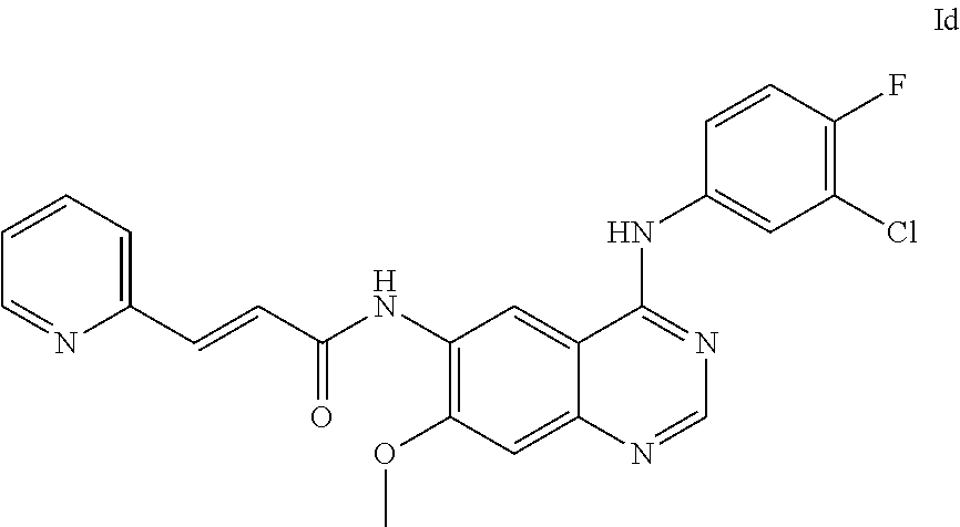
C1(NC(C=CC2=CC=CC=N2)=O)=C(OC)C=C2C(=C1)C(NC1=CC(Cl)=C(F)C=C1)=NC=N2
